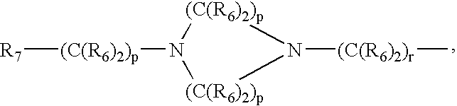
[R7][(C(R6)2)p]N1[(C(R6)2)p]N([(C(R6)2)r]C)[(C(R6)2)p]1
